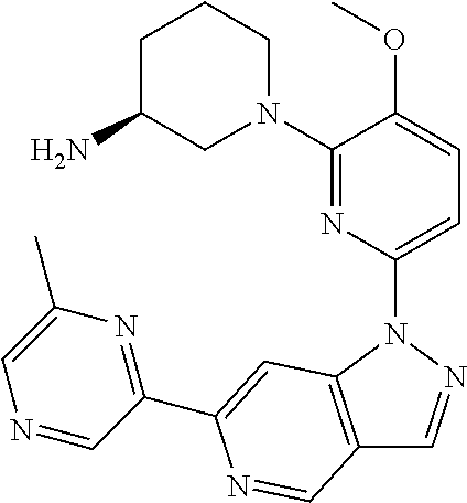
C12=C(N(C3=CC=C(OC)C(N4CCCC(N)C4)=N3)N=C1)C=C(C1=NC(C)=CN=C1)N=C2
